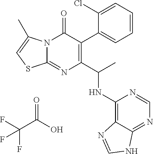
C1(C(C)NC2=C3C(=NC=N2)NC=N3)=C(C2=CC=CC=C2Cl)C(=O)N2C(=N1)SC=C2C.FC(C(O)=O)(F)F
